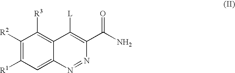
C1([R2])=C([R1])C=C2C(=C1[R3])C([L])=C(C(N)=O)N=N2
